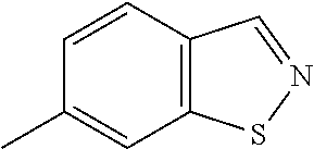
C12=C(C=CC(C)=C1)C=NS2
